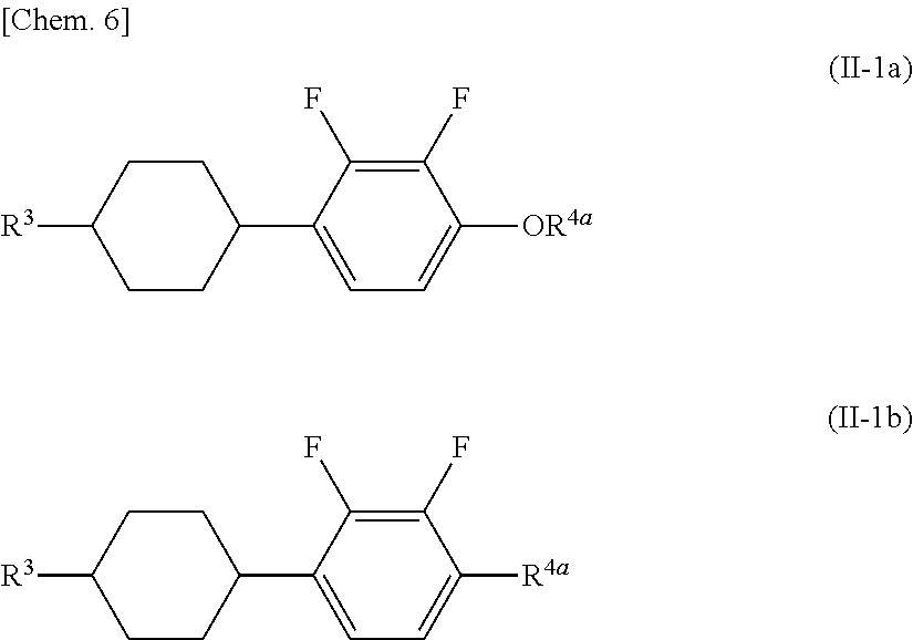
C1CC(C2=CC=C([OR4a])C(F)=C2F)CCC1[R3].C1CC(C2=CC=C([R4a])C(F)=C2F)CCC1[R3]
